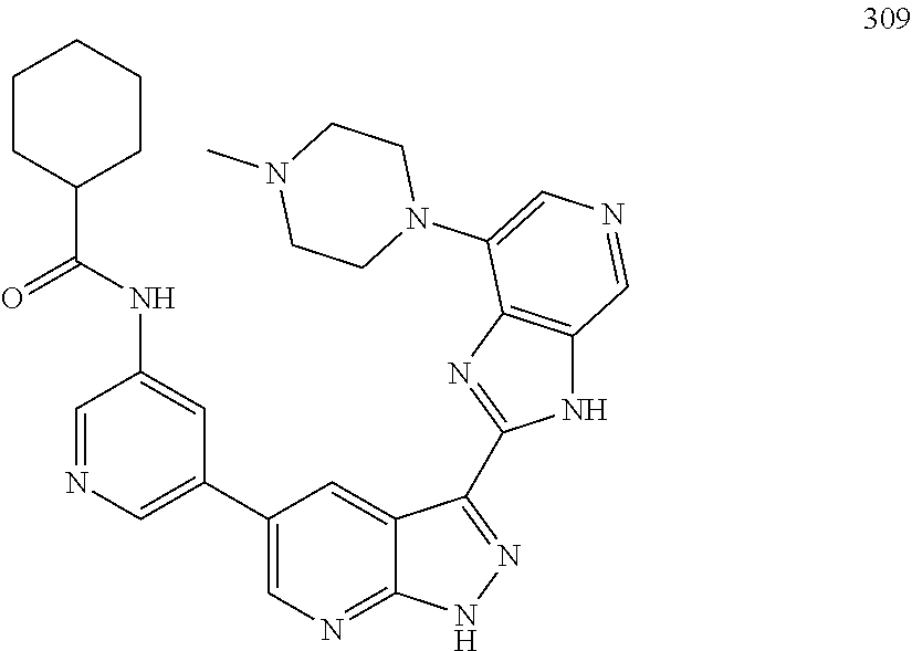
C1(C2=CN=CC(NC(C3CCCCC3)=O)=C2)=CN=C2C(=C1)C(C1=NC3=C(N1)C=NC=C3N1CCN(C)CC1)=NN2
